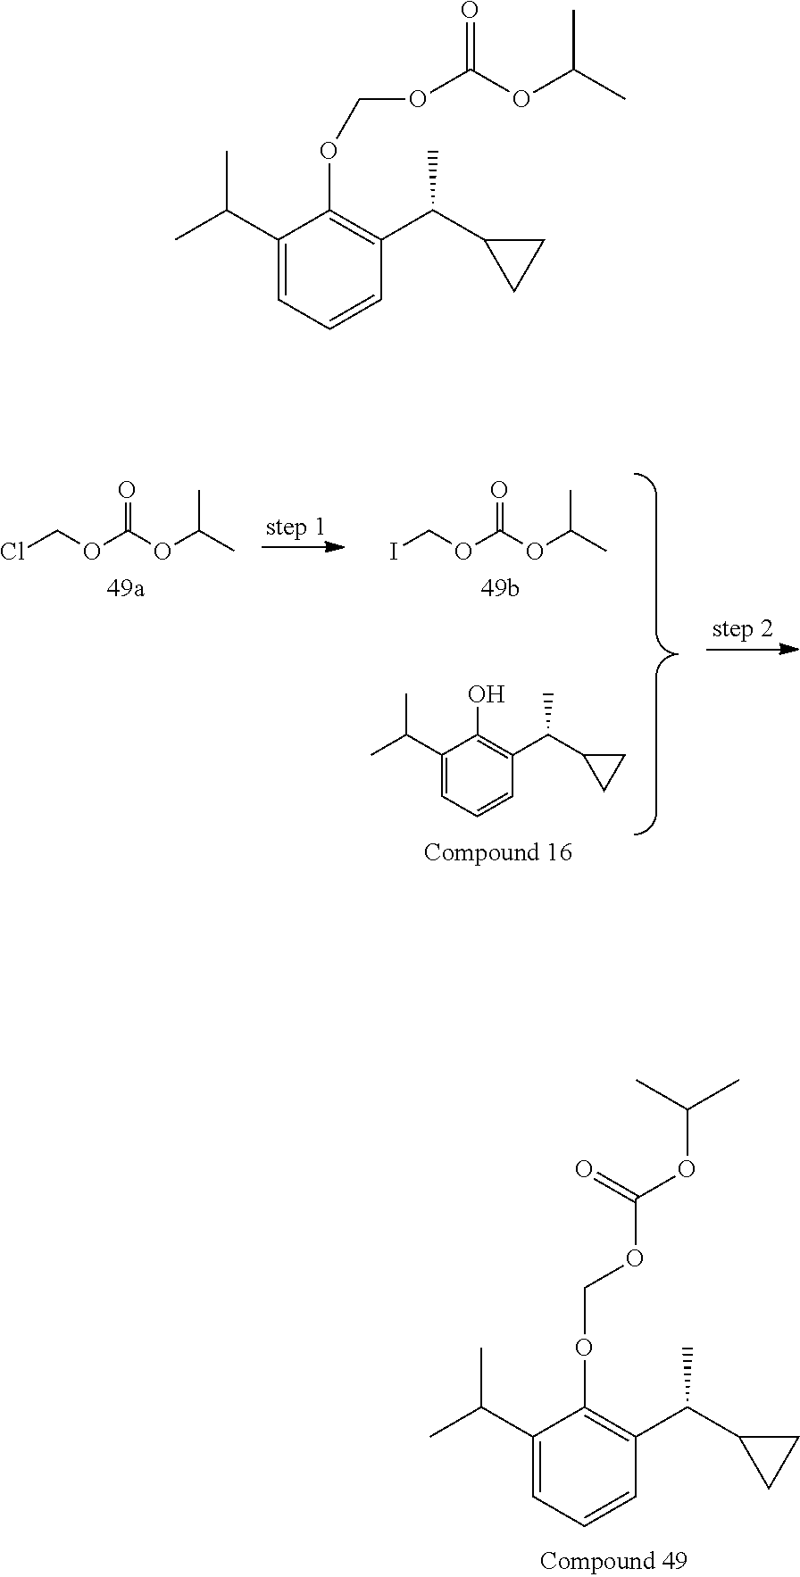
ClCOC(OC(C)C)=O.ICOC(OC(C)C)=O.C1(C(C)C)=CC=CC(C(C2CC2)C)=C1O.C1(C(C)C)=CC=CC(C(C2CC2)C)=C1OCOC(OC(C)C)=O.C1(C(C)C)=CC=CC(C(C2CC2)C)=C1OCOC(OC(C)C)=O
